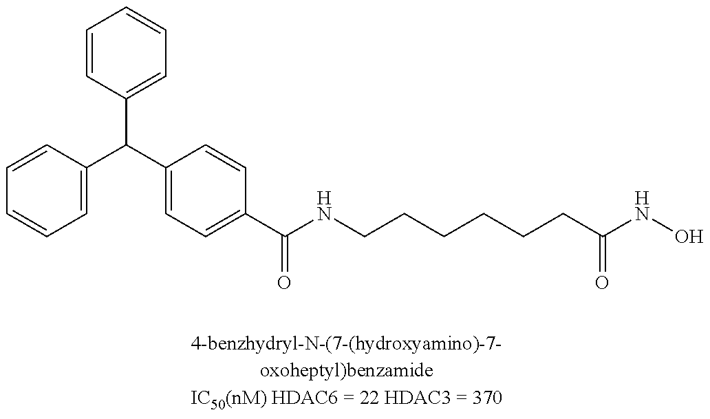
C1=CC(C(C2=CC=C(C(NCCCCCCC(NO)=O)=O)C=C2)C2=CC=CC=C2)=CC=C1
